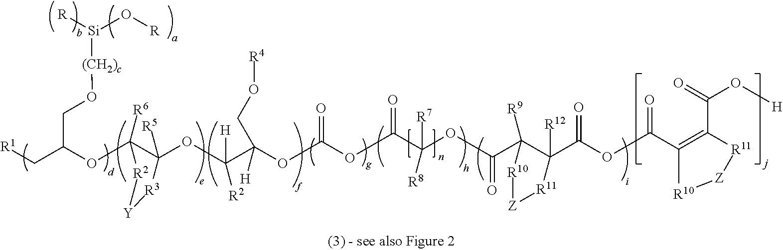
C(C(OC1([R6])C(OC(C(OC(OC(C(OC(=O)C2([R9])C(C(=O)OC(=O)C3=C(C(O[H])=O)[R11][Z][R10]3)([R12])[R11][Z][R10]2)([R7])[R8])=O)=O)(CO[R4])[H])([H])[R2])([R5])[R3][Y][R2]1)CO[(CH2)c][Si]([R])O[R])[R1]
